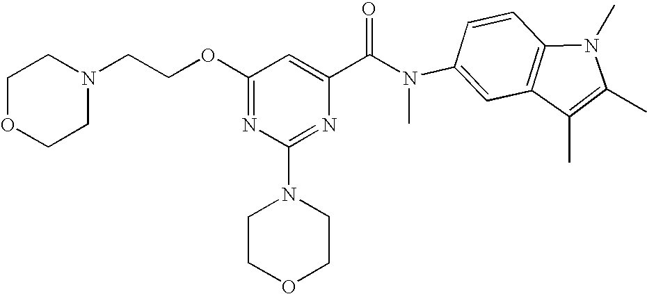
O(C1=NC(N2CCOCC2)=NC(C(N(C2=CC3=C(C=C2)N(C)C(C)=C3C)C)=O)=C1)CCN1CCOCC1
